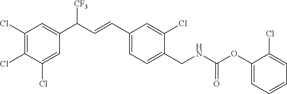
C1(Cl)=C(Cl)C(Cl)=CC(C(C=CC2=CC=C(CNC(OC3=CC=CC=C3Cl)=O)C(Cl)=C2)[CF3])=C1
